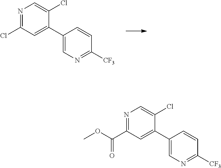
C1(C2=CC(Cl)=NC=C2Cl)=CN=C([CF3])C=C1.C1(C2=CC(C(OC)=O)=NC=C2Cl)=CN=C([CF3])C=C1
